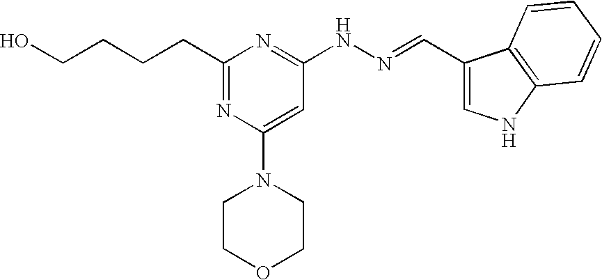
C(O)CCCC1=NC(N2CCOCC2)=CC(NN=CC2=CNC3=C2C=CC=C3)=N1
